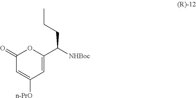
C1(=O)C=C([n-PrO])C=C(C([NHBoc])CCC)O1
